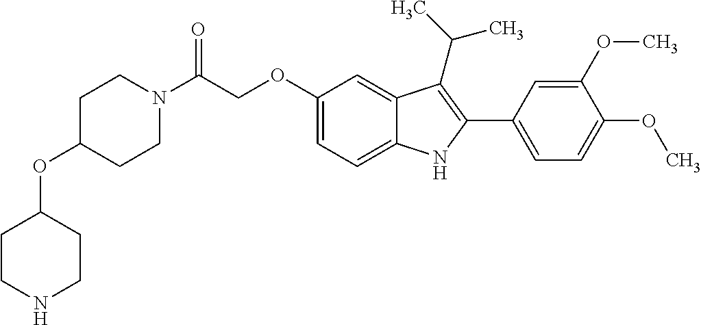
C(C(N1CCC(OC2CCNCC2)CC1)=O)OC1=CC=C2C(=C1)C(C(C)C)=C(C1=CC=C(OC)C(OC)=C1)N2
